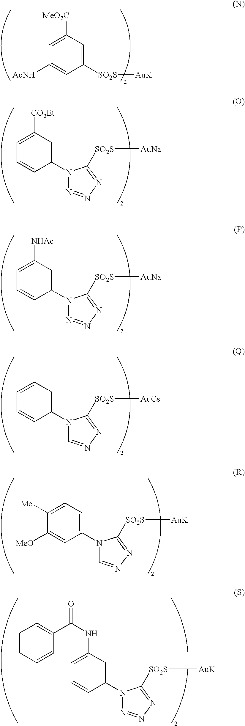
C1=C([MeO2C])C=C([SO2S][AuK])C=C1[AcNH].C1=C([CO2Et])C=C(N2N=NN=C2[SO2S][AuNa])C=C1.C1=C([NHAc])C=C(N2N=NN=C2[SO2S][AuNa])C=C1.C1=CC=C(N2C=NN=C2[SO2S][AuCs])C=C1.C1([Me])=CC=C(N2C=NN=C2[SO2S][AuK])C=C1[MeO].C1=C(NC(C2=CC=CC=C2)=O)C=C(N2N=NN=C2[SO2S][AuK])C=C1
